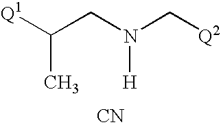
[Q1]C(CN(C[Q2])[H])C.[CN]
